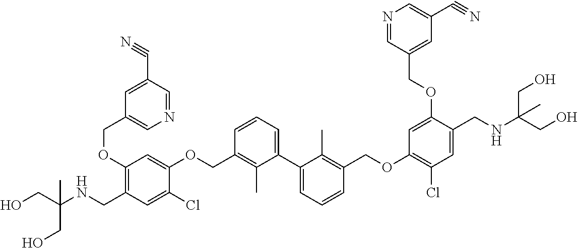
C1(OCC2=CN=CC(C#N)=C2)=C(CNC(CO)(CO)C)C=C(Cl)C(OCC2=C(C)C(C3=CC=CC(COC4=C(Cl)C=C(CNC(CO)(CO)C)C(OCC5=CC(C#N)=CN=C5)=C4)=C3C)=CC=C2)=C1
